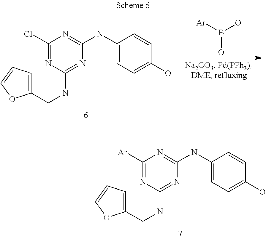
C1(Cl)=NC(NCC2=CC=CO2)=NC(NC2=CC=C(O)C=C2)=N1.OB([Ar])O.C1([Ar])=NC(NCC2=CC=CO2)=NC(NC2=CC=C(O)C=C2)=N1
